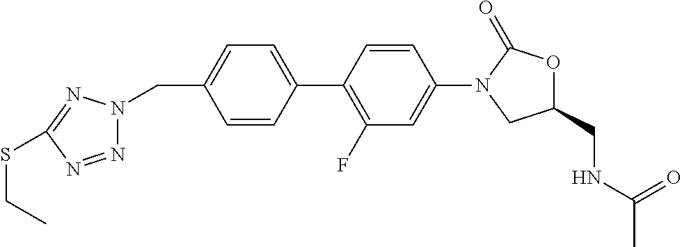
C1=CC(CN2N=NC(SCC)=N2)=CC=C1C1=C(F)C=C(N2CC(CNC(C)=O)OC2=O)C=C1
